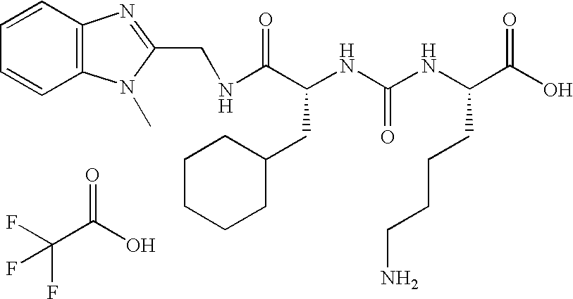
N(C(C(NC(NC(C(O)=O)CCCCN)=O)CC1CCCCC1)=O)CC1=NC2=C(N1C)C=CC=C2.FC(C(O)=O)(F)F
